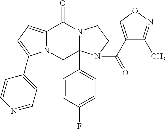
N12C(=CC=C1C1=CC=NC=C1)C(=O)N1C(C3=CC=C(F)C=C3)(C2)N(C(C2=CON=C2C)=O)CC1
